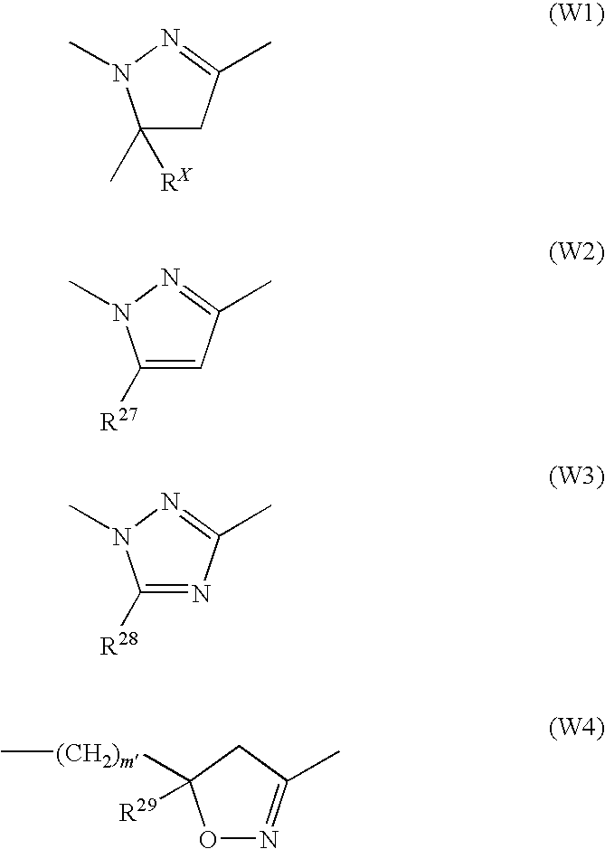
C1(C)([RX])CC(C)=NN1C.C1([R27])=CC(C)=NN1C.C1([R28])=NC(C)=NN1C.O1N=C(C)CC1([(CH2)m]C)[R29]
